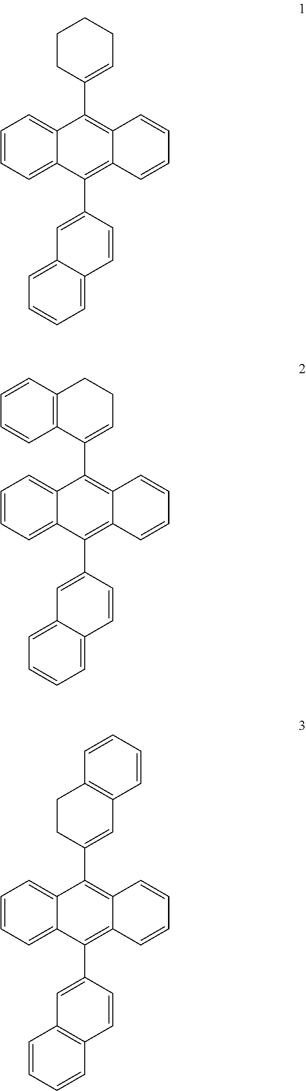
C1CC(C2=C3C(=C(C4=CC5=CC=CC=C5C=C4)C4=CC=CC=C24)C=CC=C3)=CCC1.C12=C(C(C3=C4C(=C(C5=CC6=CC=CC=C6C=C5)C5=CC=CC=C35)C=CC=C4)=CCC1)C=CC=C2.C1CC(C2=C3C(=C(C4=CC5=C(C=C4)C=CC=C5)C4=CC=CC=C24)C=CC=C3)=CC2=C1C=CC=C2
